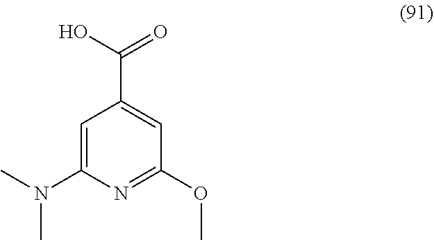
C1=C(N(C)C)N=C(OC)C=C1C(O)=O
